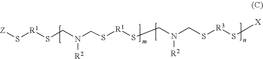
[Z]S[R1]SCN(CS[R1]SCN(CS[R3]S[X])[R2])[R2]
